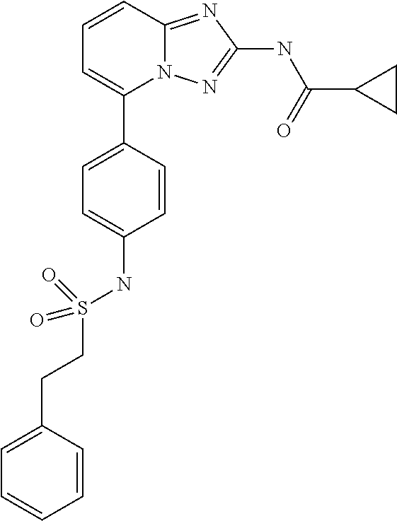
C1=CC2=NC(NC(C3CC3)=O)=NN2C(C2=CC=C(NS(CCC3=CC=CC=C3)(=O)=O)C=C2)=C1
